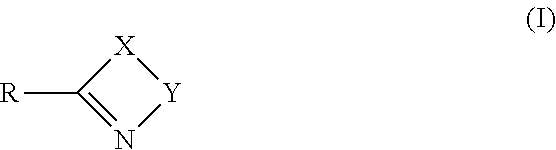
[R]C1=N[Y][X]1
